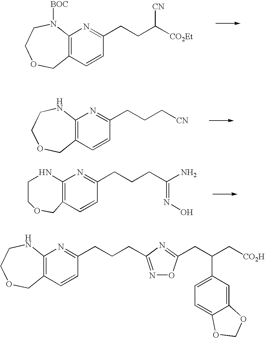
C12=C(C=CC(CCC([CN])[CO2Et])=N1)COCCN2[BOC].C12=C(C=CC(CCC[CN])=N1)COCCN2.C12=C(C=CC(CCCC(N)=NO)=N1)COCCN2.C12=C(C=CC(CCCC3=NOC(CC(C[CO2H])C4=CC=C5C(=C4)OCO5)=N3)=N1)COCCN2
